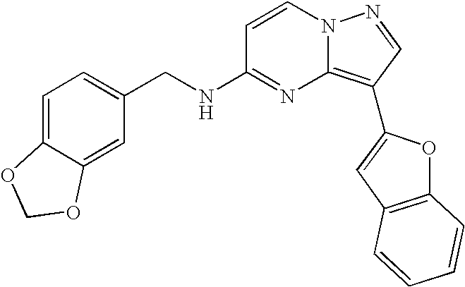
C1=CN2C(=C(C3=CC4=C(O3)C=CC=C4)C=N2)N=C1NCC1=CC=C2C(=C1)OCO2
